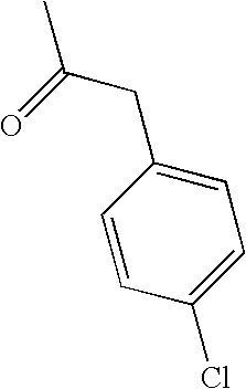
CC(=O)CC1=CC=C(Cl)C=C1
